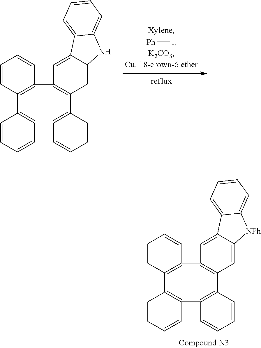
C1=CC=CC2=C1C1=C(C=CC=C1)C1=C(C3=C2C=CC=C3)C=C2C(=C1)C1=CC=CC=C1[NPh]2.C1=CC=CC2=C1C1=C(C=CC=C1)C1=C(C3=C2C=CC=C3)C=C2C(=C1)C1=CC=CC=C1N2.[Ph]I
